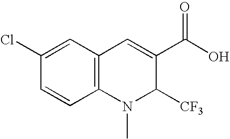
C1(Cl)=CC2=C(C=C1)N(C)C([CF3])C(C(O)=O)=C2
